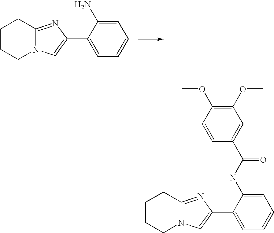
C12=NC(C3=CC=CC=C3N)=CN1CCCC2.C12=NC(C3=CC=CC=C3NC(C3=CC(OC)=C(OC)C=C3)=O)=CN1CCCC2
